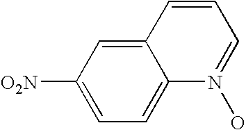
[O2N]C1=CC=C2C(=C1)C=CC=N2O
